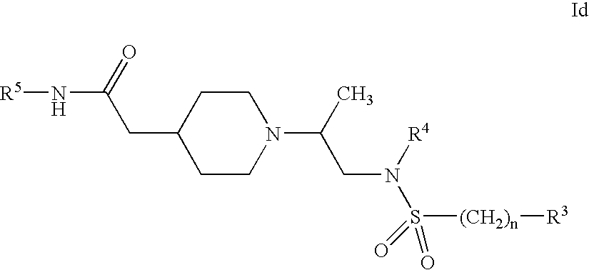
[R5]NC(CC1CCN(C(C)CN(S([(CH2)n][R3])(=O)=O)[R4])CC1)=O
